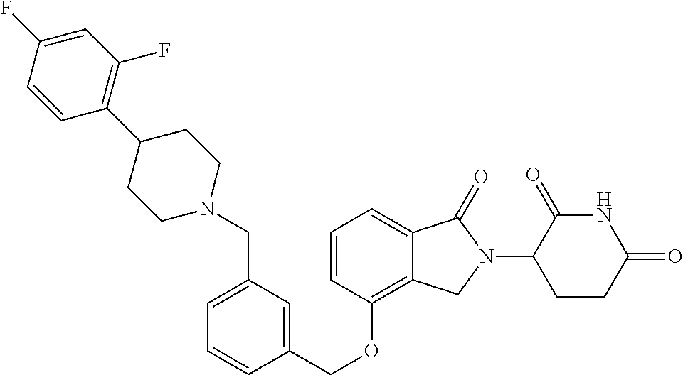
C(OC1=C2C(=CC=C1)C(=O)N(C1C(=O)NC(=O)CC1)C2)C1=CC(CN2CCC(C3=C(F)C=C(F)C=C3)CC2)=CC=C1
